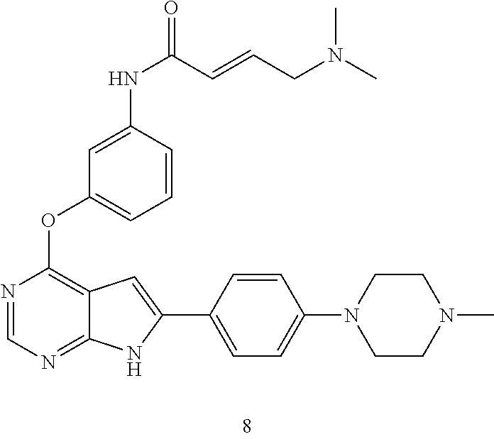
N1=CN=C2C(=C1OC1=CC=CC(NC(=O)C=CCN(C)C)=C1)C=C(C1=CC=C(N3CCN(C)CC3)C=C1)N2
